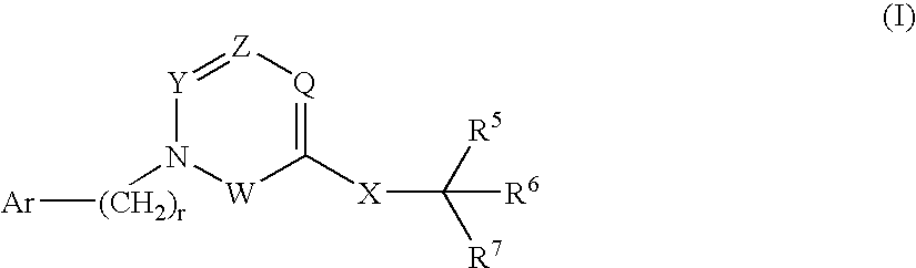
C1([X]C([R7])([R5])[R6])=[Q][Z]=[Y]N([(CH2)r][Ar])[W]1
